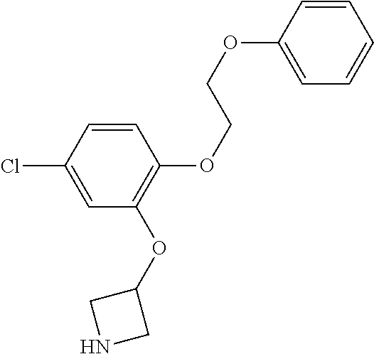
C1=C(Cl)C=CC(OCCOC2=CC=CC=C2)=C1OC1CNC1
